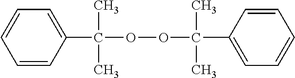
C1=C(C(C)(C)OOC(C)(C)C2=CC=CC=C2)C=CC=C1
